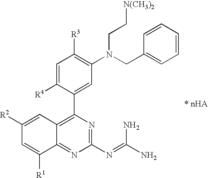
C1=C([R4])C(C2=C3C(=NC(N=C(N)N)=N2)C([R1])=CC([R2])=C3)=CC(N(CC2=CC=CC=C2)CC[N(CH3)2])=C1[R3]
